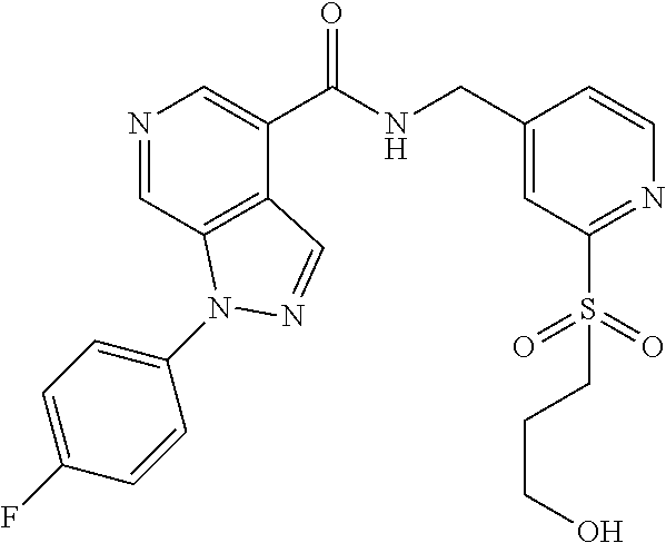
N1=CC2=C(C(C(NCC3=CC(S(=O)(=O)CCCO)=NC=C3)=O)=C1)C=NN2C1=CC=C(F)C=C1
